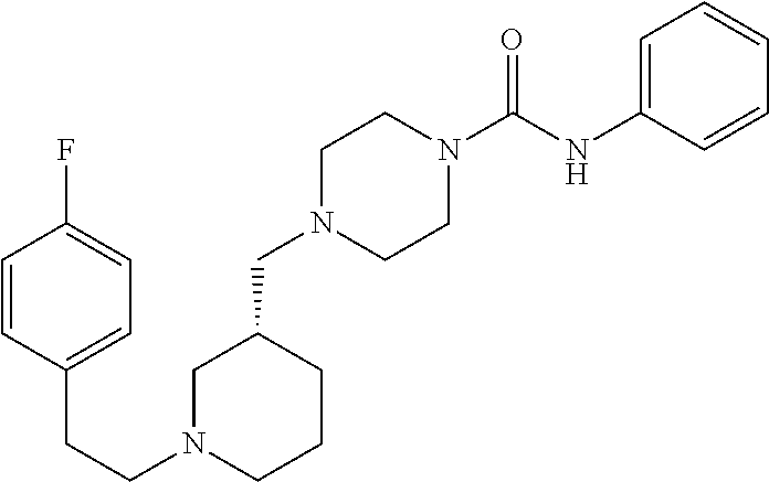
C1N(CC2CCCN(CCC3=CC=C(F)C=C3)C2)CCN(C(NC2=CC=CC=C2)=O)C1
